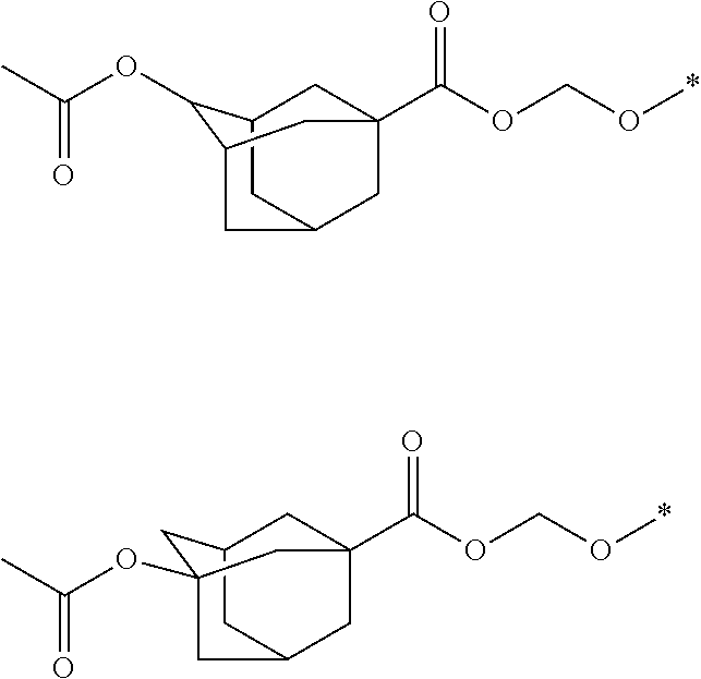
C(=O)(C)OC1C2CC3CC(C(=O)OCO*)(C2)CC1C3.C1C2CC3(C(=O)OCO*)CC1CC(OC(C)=O)(C3)C2
